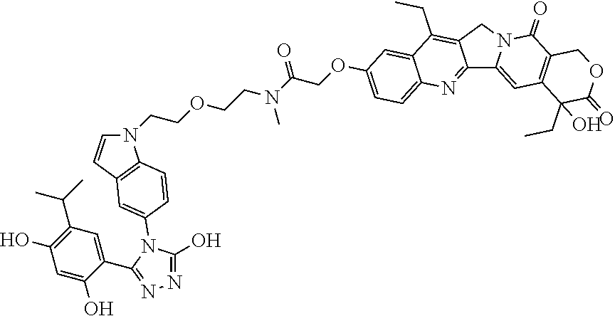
O(CCN(C(COC1=CC=C2C(=C1)C(CC)=C1C(=N2)C2=CC3=C(C(=O)N2C1)COC(=O)C3(CC)O)=O)C)CCN1C=CC2=C1C=CC(N1C(O)=NN=C1C1=CC(C(C)C)=C(O)C=C1O)=C2
